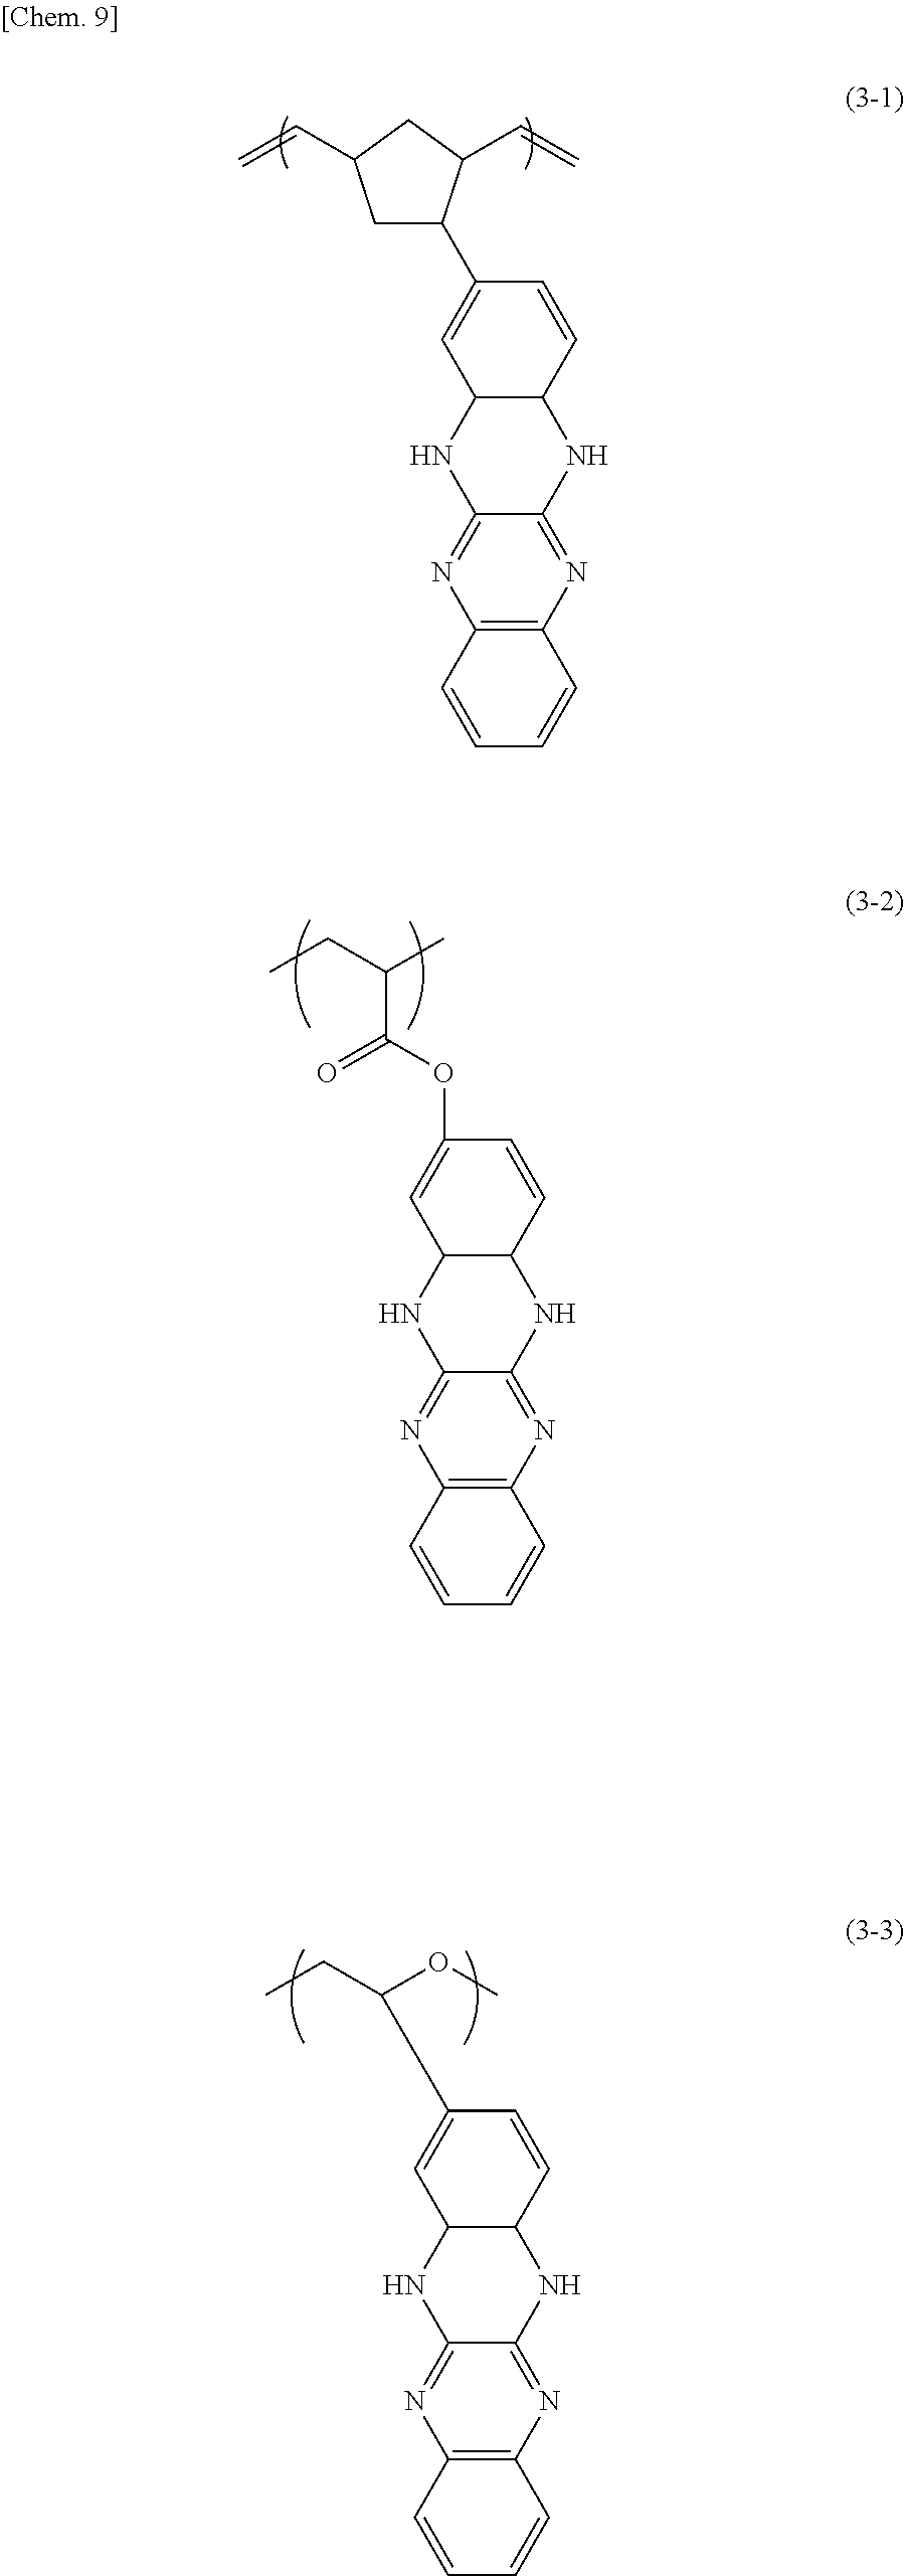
C1C(C=C)CC(C=C)C1C1=CC2NC3=NC4=C(N=C3NC2C=C1)C=CC=C4.CCC(C)C(OC1=CC2NC3=NC4=C(N=C3NC2C=C1)C=CC=C4)=O.CCC(OC)C1=CC2NC3=NC4=C(N=C3NC2C=C1)C=CC=C4
